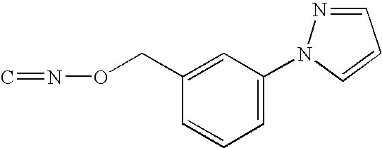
C1=C(N2N=CC=C2)C=C(CON=C)C=C1
